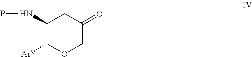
C1(NP)C([Ar])OCC(=O)C1
